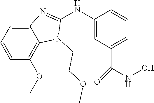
C12=CC=CC(OC)=C1N(CCOC)C(NC1=CC(C(NO)=O)=CC=C1)=N2
